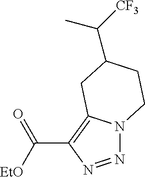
N1=NC(C([EtO])=O)=C2N1CCC(C([CF3])C)C2
